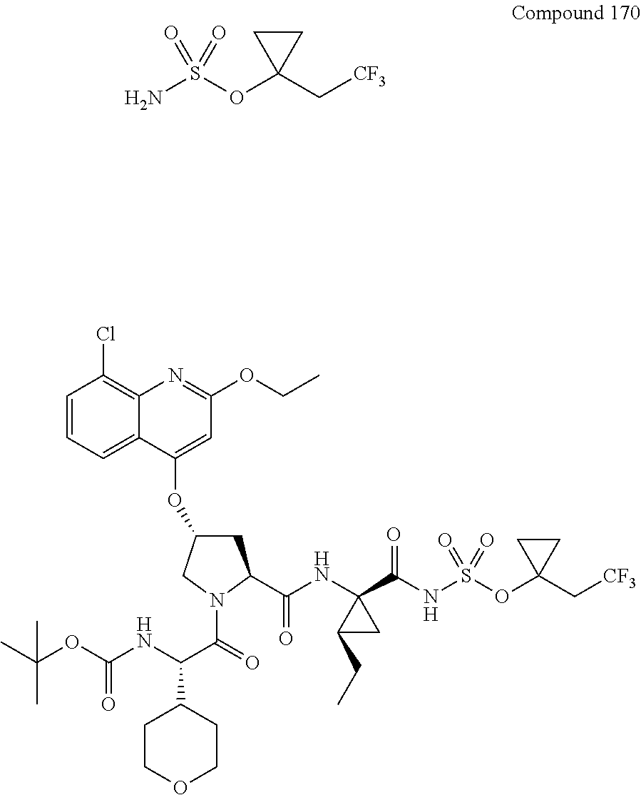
NS(OC1(C[CF3])CC1)(=O)=O.C1=CC=C2C(=C1Cl)N=C(OCC)C=C2OC1CC(C(=O)NC2(C(NS(OC3(C[CF3])CC3)(=O)=O)=O)CC2CC)N(C(C(NC(OC(C)(C)C)=O)C2CCOCC2)=O)C1
